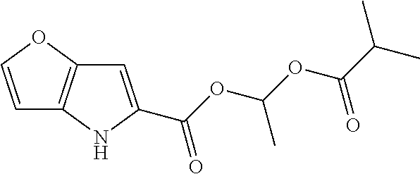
C1=COC2=C1NC(C(OC(OC(C(C)C)=O)C)=O)=C2
